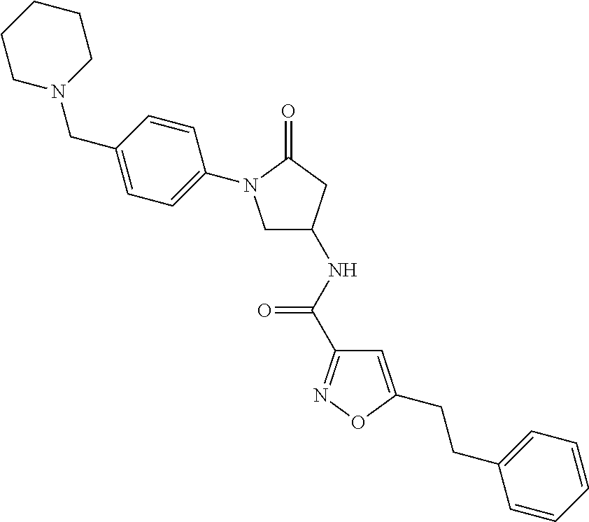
C1N(CC2=CC=C(N3CC(NC(C4=NOC(CCC5=CC=CC=C5)=C4)=O)CC3=O)C=C2)CCCC1
